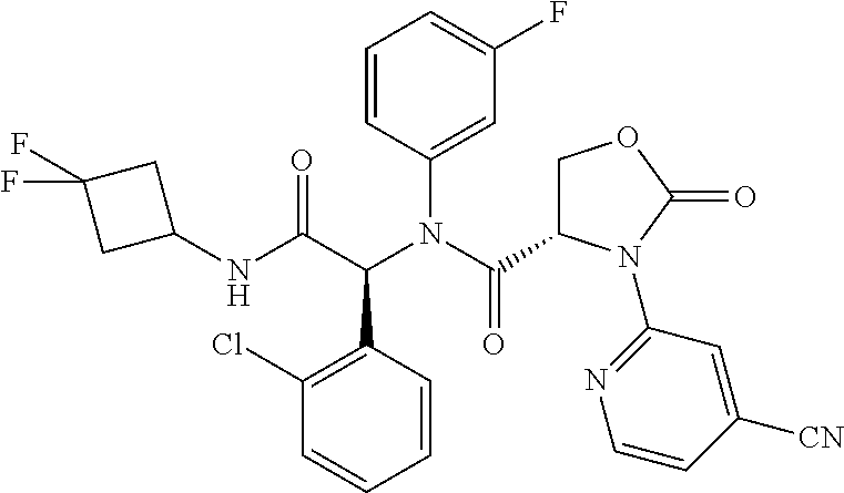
C1(Cl)=C(C(C(NC2CC(F)(F)C2)=O)N(C(C2COC(=O)N2C2=NC=CC([CN])=C2)=O)C2=CC(F)=CC=C2)C=CC=C1
